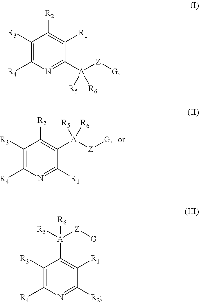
C1([R3])=C([R4])N=C([R1])C([A]([Z][G])([R5])[R6])=C1[R2].C1([R3])=C([R4])N=C([A]([Z][G])([R5])[R6])C([R1])=C1[R2].C1([R3])=C([R4])N=C([R2])C([R1])=C1[A]([Z][G])([R5])[R6]
